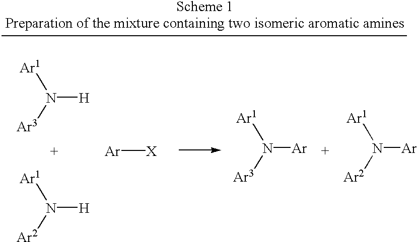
[Ar][X].N([Ar3])([H])[Ar1].N([Ar2])([H])[Ar1].N([Ar3])([Ar])[Ar1].N([Ar2])([Ar])[Ar1]
